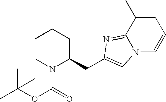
C1CN(C(=O)OC(C)(C)C)C(CC2=CN3C(=N2)C(C)=CC=C3)CC1
